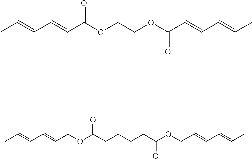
C(=CCOC(CCCCC(OCC=CC=CC)=O)=O)C=CC.C(=CC=CC(OCCOC(C=CC=CC)=O)=O)C
